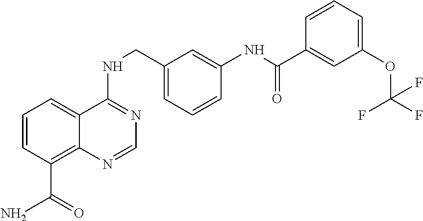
C1=CC(C(N)=O)=C2C(=C1)C(NCC1=CC=CC(NC(=O)C3=CC(OC(F)(F)F)=CC=C3)=C1)=NC=N2
